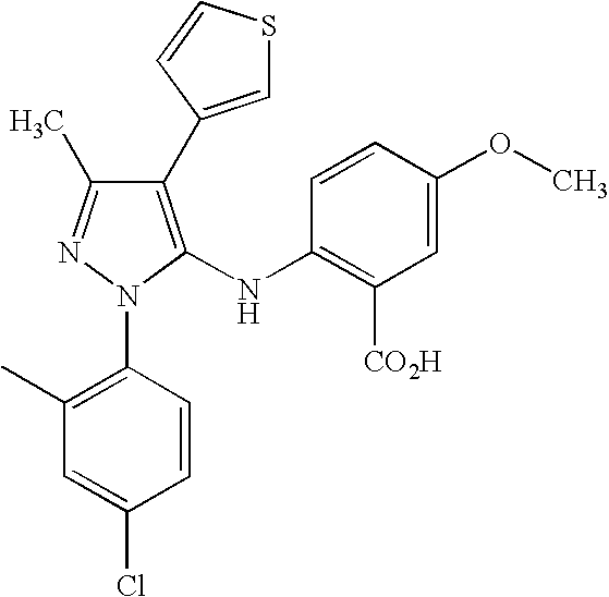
C1(C2=CSC=C2)=C(NC2=C([CO2H])C=C(OC)C=C2)N(C2=C(C)C=C(Cl)C=C2)N=C1C
